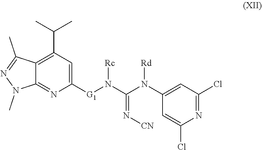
C12=C(C(C)C)C=C([G1]N(C(N(C3=CC(Cl)=NC(Cl)=C3)[Rd])=N[CN])[Rc])N=C1N(C)N=C2C
